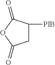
C1C([PIB])C(=O)OC1=O
